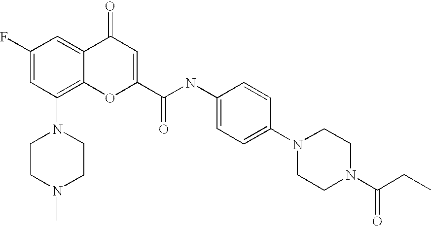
C1(F)=CC(N2CCN(C)CC2)=C2C(=C1)C(=O)C=C(C(NC1=CC=C(N3CCN(C(CC)=O)CC3)C=C1)=O)O2
